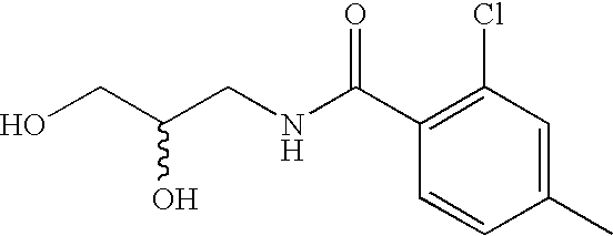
OCC(CNC(C1=C(Cl)C=C(C)C=C1)=O)O
